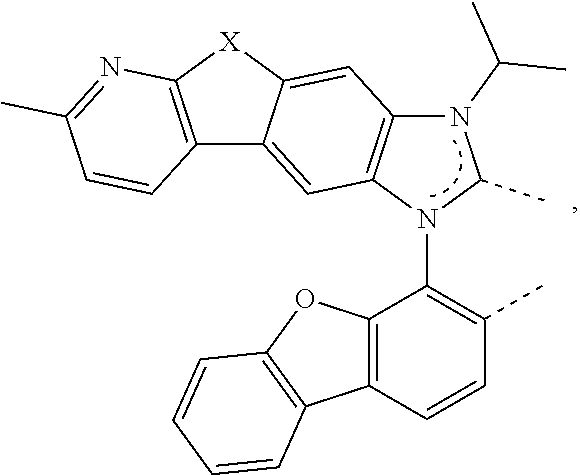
C12=C(C=CC(C)=C1N1C(C)N(C(C)C)C3=C1C=C1C(=C3)[X]C3=C1C=CC(C)=N3)C1=C(O2)C=CC=C1
